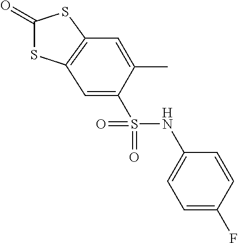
C1(=O)SC2=C(S1)C=C(C)C(S(NC1=CC=C(F)C=C1)(=O)=O)=C2
